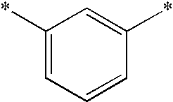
C1(*)=CC=CC(*)=C1
